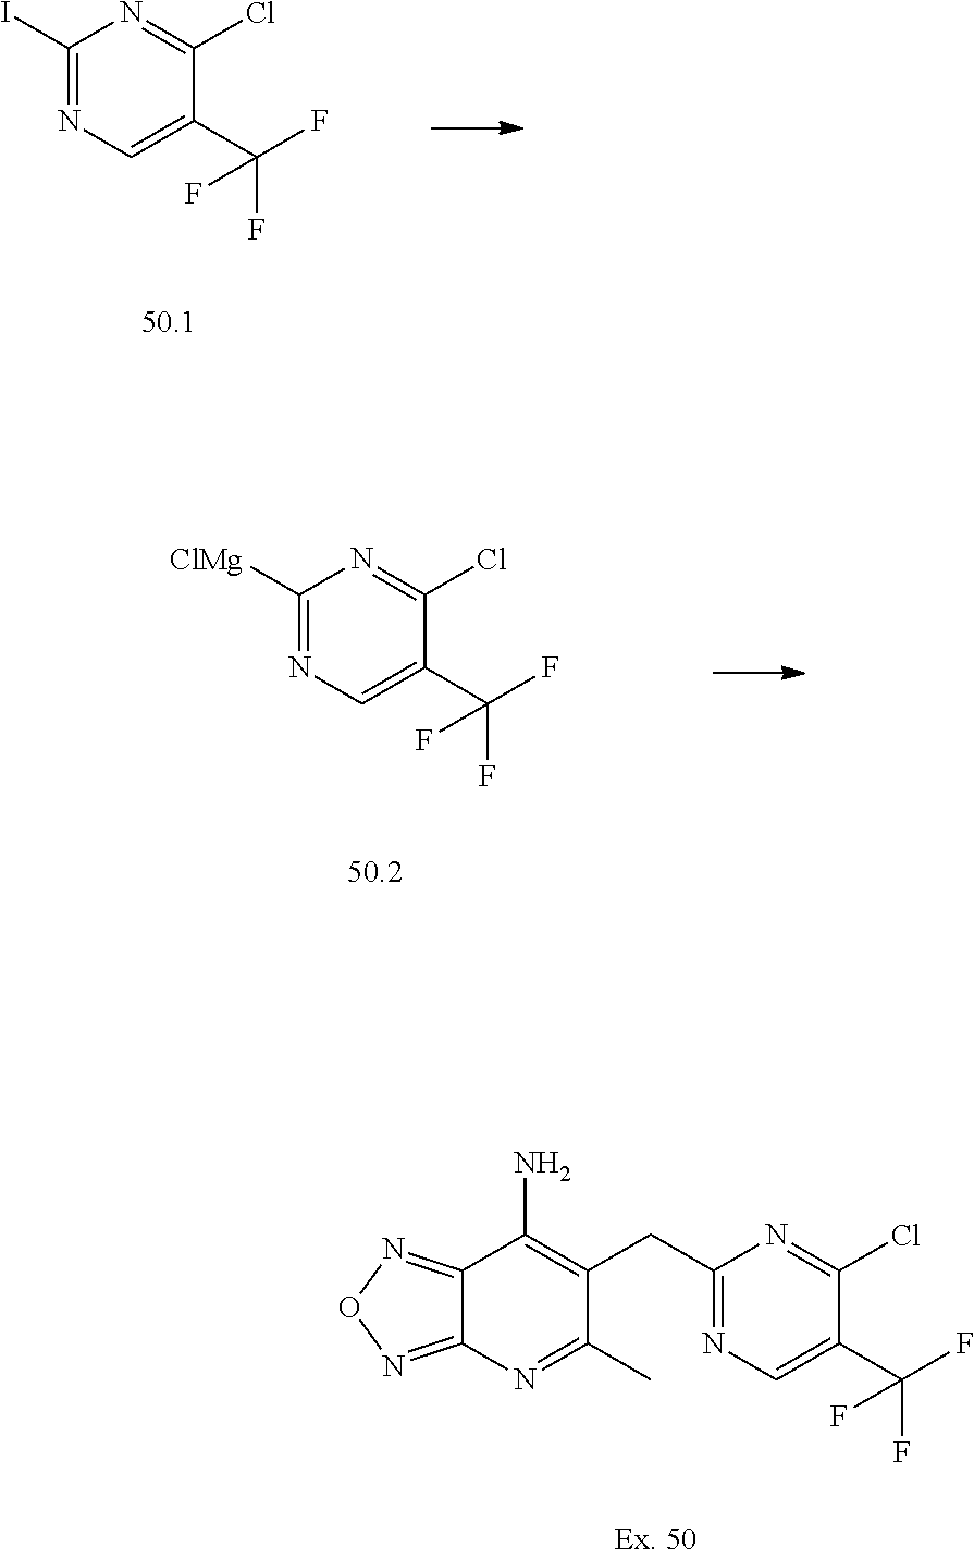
C1(I)=NC=C(C(F)(F)F)C(Cl)=N1.C1([ClMg])=NC=C(C(F)(F)F)C(Cl)=N1.C1(CC2=C(N)C3=NON=C3N=C2C)=NC=C(C(F)(F)F)C(Cl)=N1
